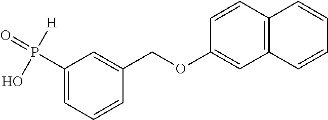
C1(P(=O)([H])O)=CC=CC(COC2=CC3=C(C=C2)C=CC=C3)=C1
